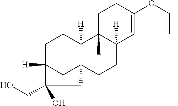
C1C2([H])CC3(C([H])(C1)C1(C)C([H])(CC3)C3=C(CC1)OC=C3)CC2(O)CO
